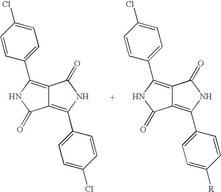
C12=C(C3=CC=C(Cl)C=C3)NC(=O)C1=C(C1=CC=C(Cl)C=C1)NC2=O.C12=C(C3=CC=C([R])C=C3)NC(=O)C1=C(C1=CC=C(Cl)C=C1)NC2=O
